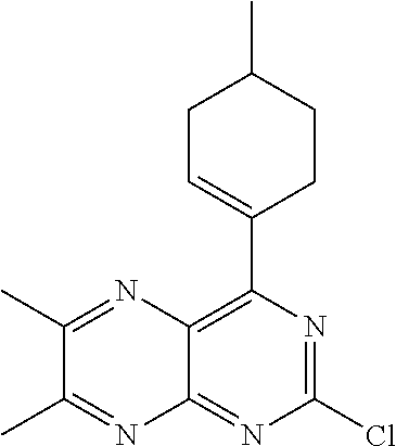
ClC1=NC(C2=CCC(C)CC2)=C2C(=N1)N=C(C)C(C)=N2
